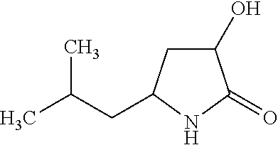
C1(O)CC(CC(C)C)NC1=O
